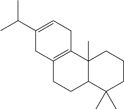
C1(C(C)C)=CCC2=C(C1)CCC1C2(C)CCCC1(C)C
